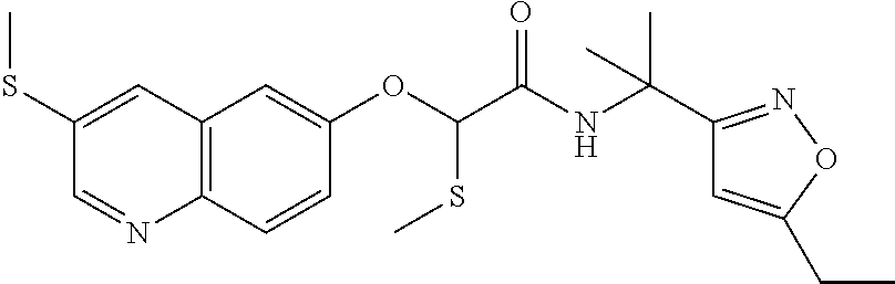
C1(SC)=CC2=C(N=C1)C=CC(OC(SC)C(NC(C1=NOC(CC)=C1)(C)C)=O)=C2
